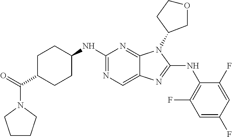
N1=C(NC2=C(F)C=C(F)C=C2F)N(C2COCC2)C2=NC(NC3CCC(C(=O)N4CCCC4)CC3)=NC=C12
